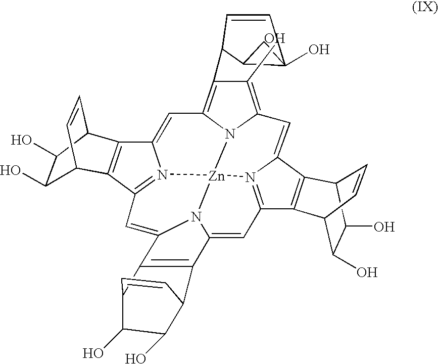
C12=N3C(=CC4=C(O)C(C5C=CC6(O)C5C6)=C5N4[Zn]34N3=C(C=C6C7=C(C(=C1)N64)C1C(O)C(O)C7C=C1)C1=C(C3=C5)C3C=CC1C(O)C3O)C1=C2C2C(O)C(O)C1C=C2
